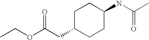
C1C(CC(OCC)=O)CCC(NC(C)=O)C1
